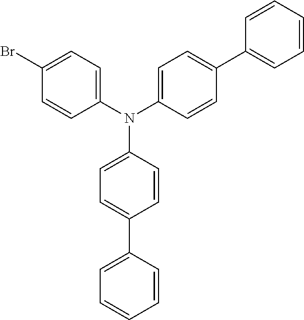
C1(N(C2=CC=C(C3=CC=CC=C3)C=C2)C2=CC=C(C3=CC=CC=C3)C=C2)=CC=C(Br)C=C1
